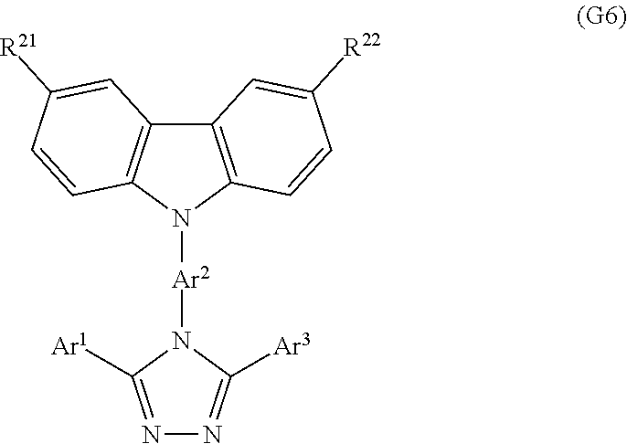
N1=C([Ar1])N([Ar2]N2C3=C(C4=C2C=CC([R21])=C4)C=C([R22])C=C3)C([Ar3])=N1
